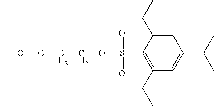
C1=C(C(C)C)C(S(OCCC(OC)(C)C)(=O)=O)=C(C(C)C)C=C1C(C)C
